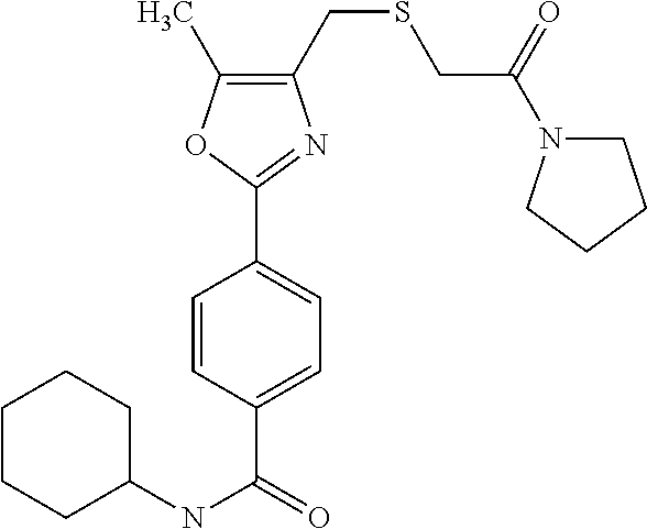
C1CCC(NC(C2=CC=C(C3=NC(CSCC(=O)N4CCCC4)=C(C)O3)C=C2)=O)CC1
